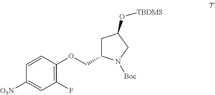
C1(COC2=C(F)C=C([O2N])C=C2)CC(O[TBDMS])CN1[Boc]
